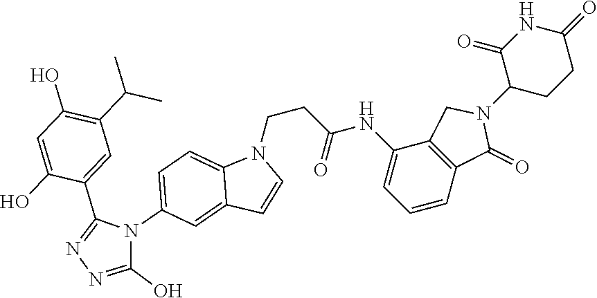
C1(N2CC3=C(C2=O)C=CC=C3NC(CCN2C3=CC=C(N4C(C5=CC(C(C)C)=C(O)C=C5O)=NN=C4O)C=C3C=C2)=O)CCC(=O)NC1=O
